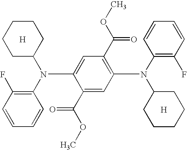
[H].C1C(N(C2=C(F)C=CC=C2)C2=CC(C(OC)=O)=C(N(C3=C(F)C=CC=C3)C3CCCCC3)C=C2C(OC)=O)CCCC1.[H]
